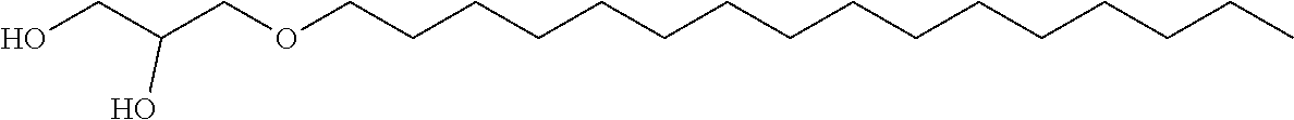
C(C(CO)O)OCCCCCCCCCCCCCCCC
